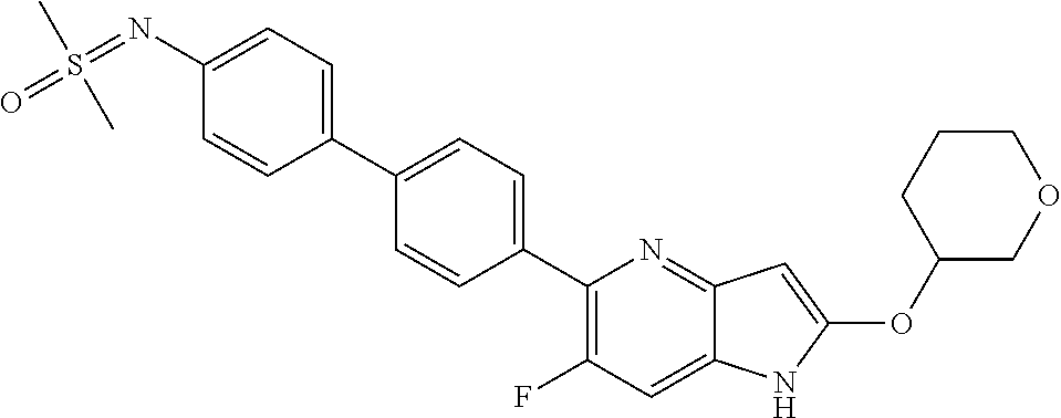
C1(C2=CC=C(C3=C(F)C=C4C(=N3)C=C(OC3COCCC3)N4)C=C2)=CC=C(N=S(=O)(C)C)C=C1
